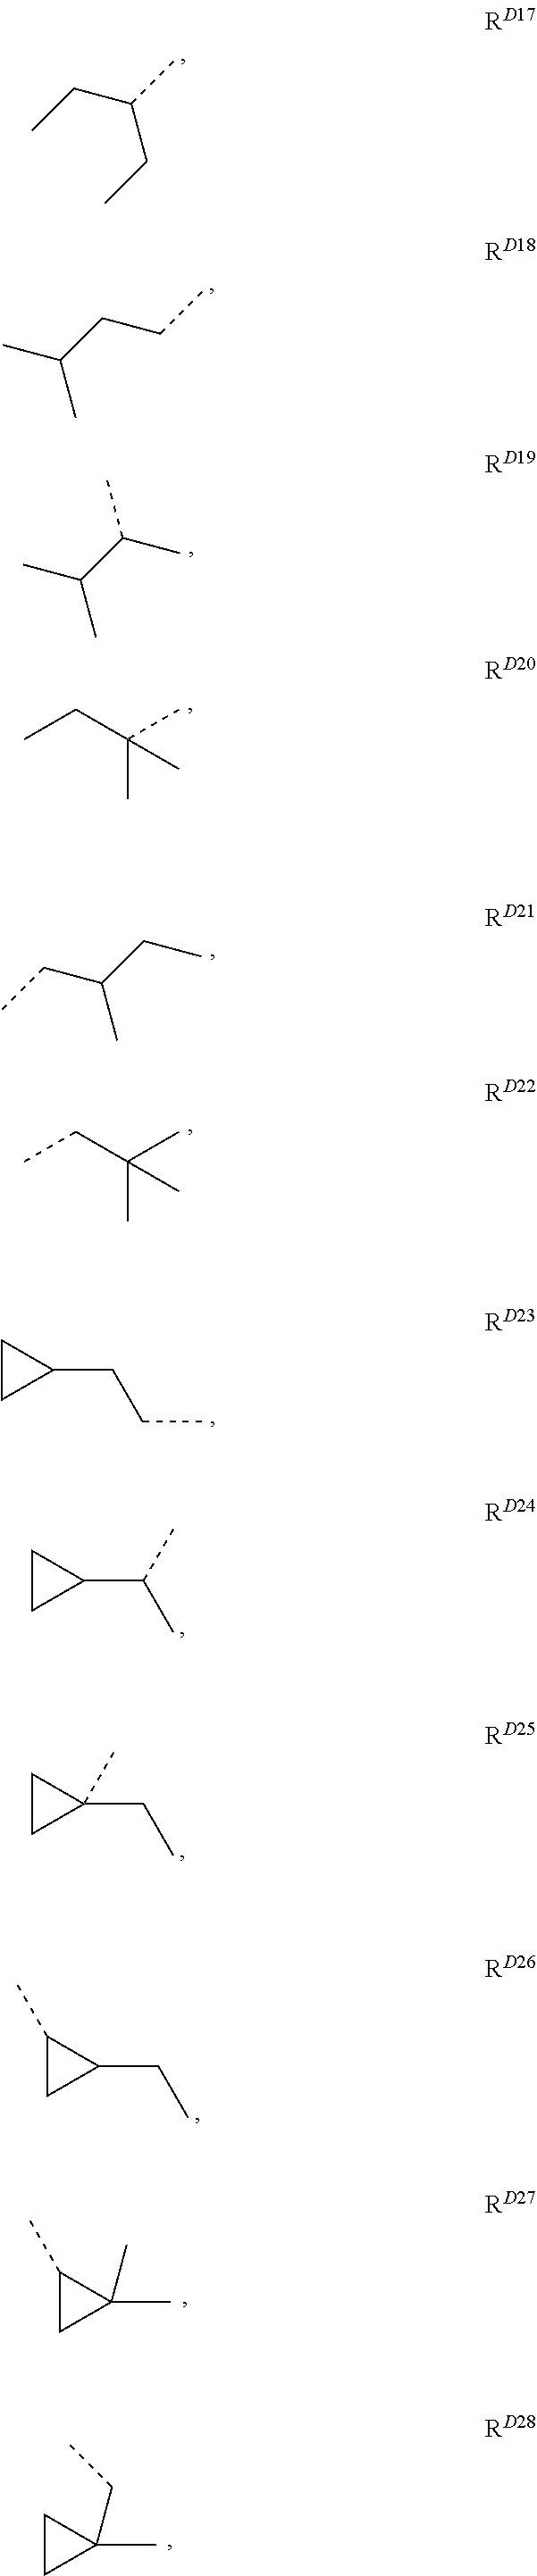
CCC(C)CC.C(CCC)(C)C.C(C(C)C)(C)C.C(C)(CC)(C)C.C(CC)(CC)C.C(C)(CC)(C)C.C(C)CC1CC1.CC(C1CC1)C.CCC1(C)CC1.CCC1C(C)C1.CC1(C)C(C)C1.CC1(CC)CC1
